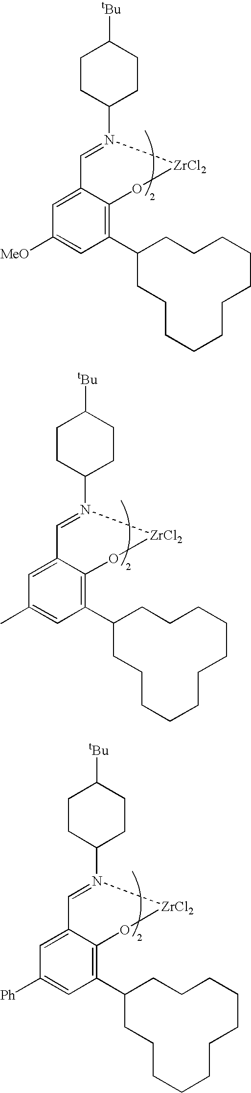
C1=N(C2CCC([tBu])CC2)[ZrCl2]OC2=C(C3CCCCCCCCCCC3)C=C([MeO])C=C12.C1=N(C2CCC([tBu])CC2)[ZrCl2]OC2=C(C3CCCCCCCCCCC3)C=C(C)C=C12.C1=N(C2CCC([tBu])CC2)[ZrCl2]OC2=C(C3CCCCCCCCCCC3)C=C([Ph])C=C12
